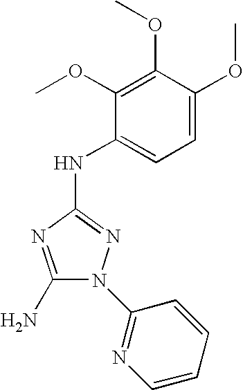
C1(N)=NC(NC2=CC=C(OC)C(OC)=C2OC)=NN1C1=NC=CC=C1
